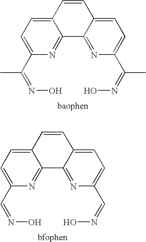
C12=CC=C(C(=NO)C)N=C1C1=NC(C(=NO)C)=CC=C1C=C2.C12=CC=C(C=NO)N=C1C1=NC(C=NO)=CC=C1C=C2
